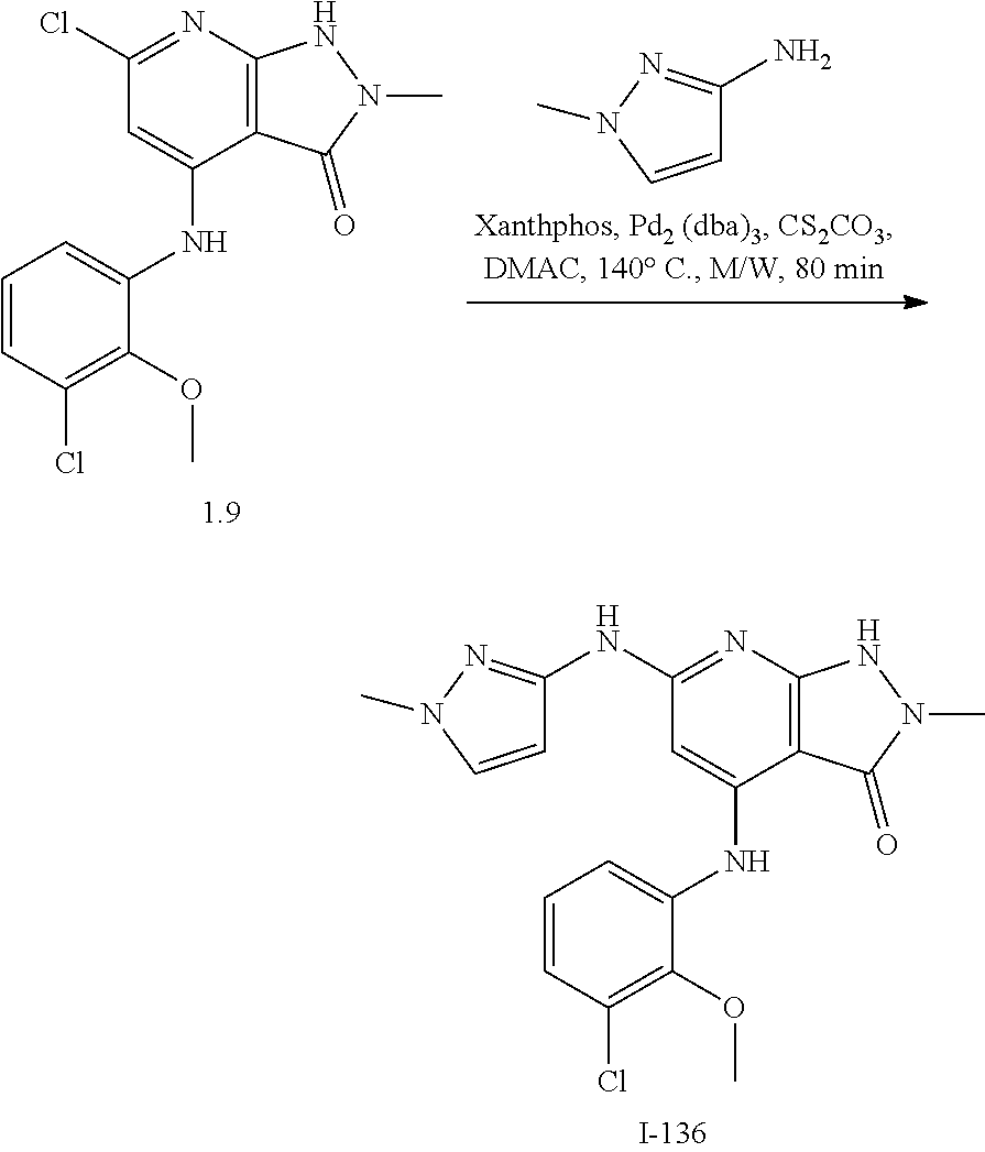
C1=CC(Cl)=C(OC)C(NC2=CC(Cl)=NC3=C2C(=O)N(C)N3)=C1.C1=CN(C)N=C1N.C1=CC(Cl)=C(OC)C(NC2=CC(NC3=NN(C)C=C3)=NC3=C2C(=O)N(C)N3)=C1
